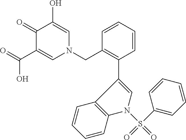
O=C(C1=CN(CC2=C(C3=CN(S(=O)(=O)C4=CC=CC=C4)C4=C3C=CC=C4)C=CC=C2)C=C(O)C1=O)O
